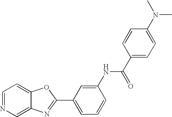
C12=CN=CC=C1OC(C1=CC=CC(NC(C3=CC=C(N(C)C)C=C3)=O)=C1)=N2
